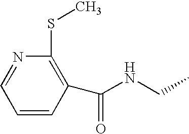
C1=CC(C(=O)NCC)=C(SC)N=C1
